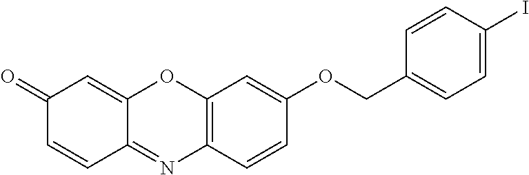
C12=C(C=CC(OCC3=CC=C(I)C=C3)=C1)N=C1C(=CC(=O)C=C1)O2
